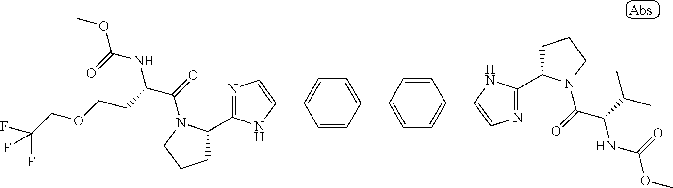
C1=CC(C2=CC=C(C3=CN=C(C4CCCN4C(=O)C(C(C)C)NC(OC)=O)N3)C=C2)=CC=C1C1=CN=C(C2CCCN2C(=O)C(CCOCC(F)(F)F)NC(OC)=O)N1
